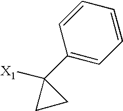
[X1]C1(C2=CC=CC=C2)CC1
